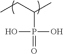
CCC(C)P(=O)(O)O
